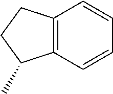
C12=C(C=CC=C1)C(C)CC2
